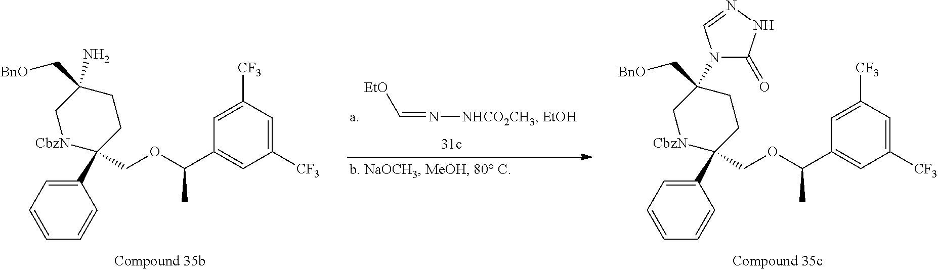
[EtO]C=N[NHCO2CH3].[EtOH].C1(C2(COC(C3=CC([CF3])=CC([CF3])=C3)C)CCC(C[BnO])(N3C(=O)NN=C3)C[CbzN]2)=CC=CC=C1.C1(C2(COC(C3=CC([CF3])=CC([CF3])=C3)C)CCC(C[BnO])(N)C[CbzN]2)=CC=CC=C1
